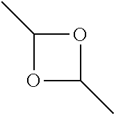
O1C(C)OC1C
